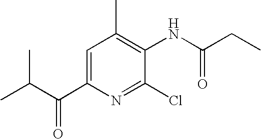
C1=C(C(C(C)C)=O)N=C(Cl)C(NC(CC)=O)=C1C
